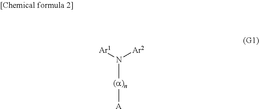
[Ar1]N([Ar2])[(a)n][A]
